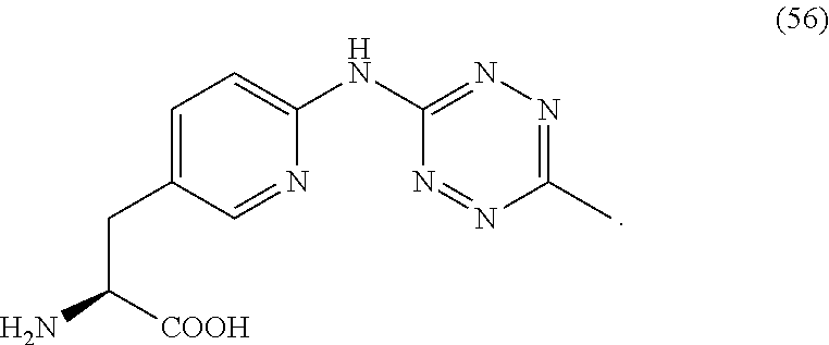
C1=C(CC(N)[COOH])C=NC(NC2=NN=C(C)N=N2)=C1
